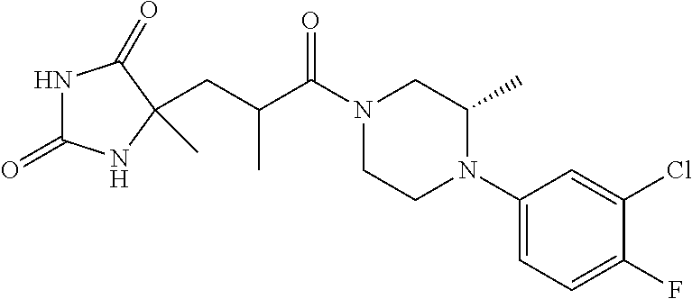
N1C(=O)NC(C)(CC(C(N2CCN(C3=CC=C(F)C(Cl)=C3)C(C)C2)=O)C)C1=O
